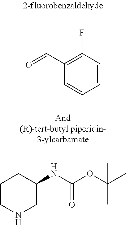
O=CC1=C(F)C=CC=C1.C1CNCC(NC(=O)OC(C)(C)C)C1
